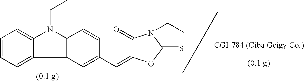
C1=CC=C2C(=C1)N(CC)C1=C2C=C(C=C2C(=O)N(CC)C(=S)O2)C=C1
